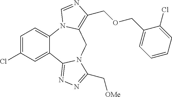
C1=C(Cl)C=C2C(=C1)N1C(=C(COCC3=CC=CC=C3Cl)N=C1)CN1C2=NN=C1C[OMe]
